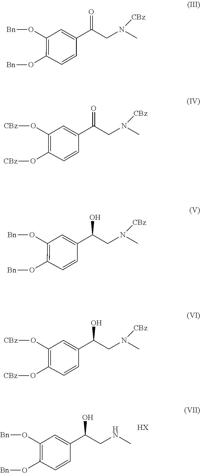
O(C1=C(O[Bn])C=CC(C(=O)CN(C)[CBz])=C1)[Bn].O(C1=C(O[Bn])C=CC(C(CN(C)[CBz])O)=C1)[Bn].O(C1=C(O[CBz])C=CC(C(=O)CN(C)[CBz])=C1)[CBz].O(C1=C(O[CBz])C=CC(C(CN(C)[CBz])O)=C1)[CBz].O(C1=C(O[Bn])C=CC(C(CNC)O)=C1)[Bn].[HX]
